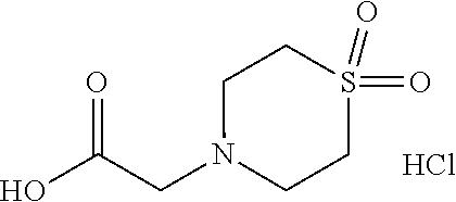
C(CN1CCS(=O)(=O)CC1)(O)=O.Cl
